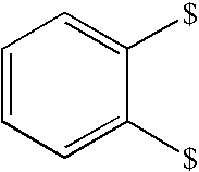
C1=CC=C([$])C([$])=C1
